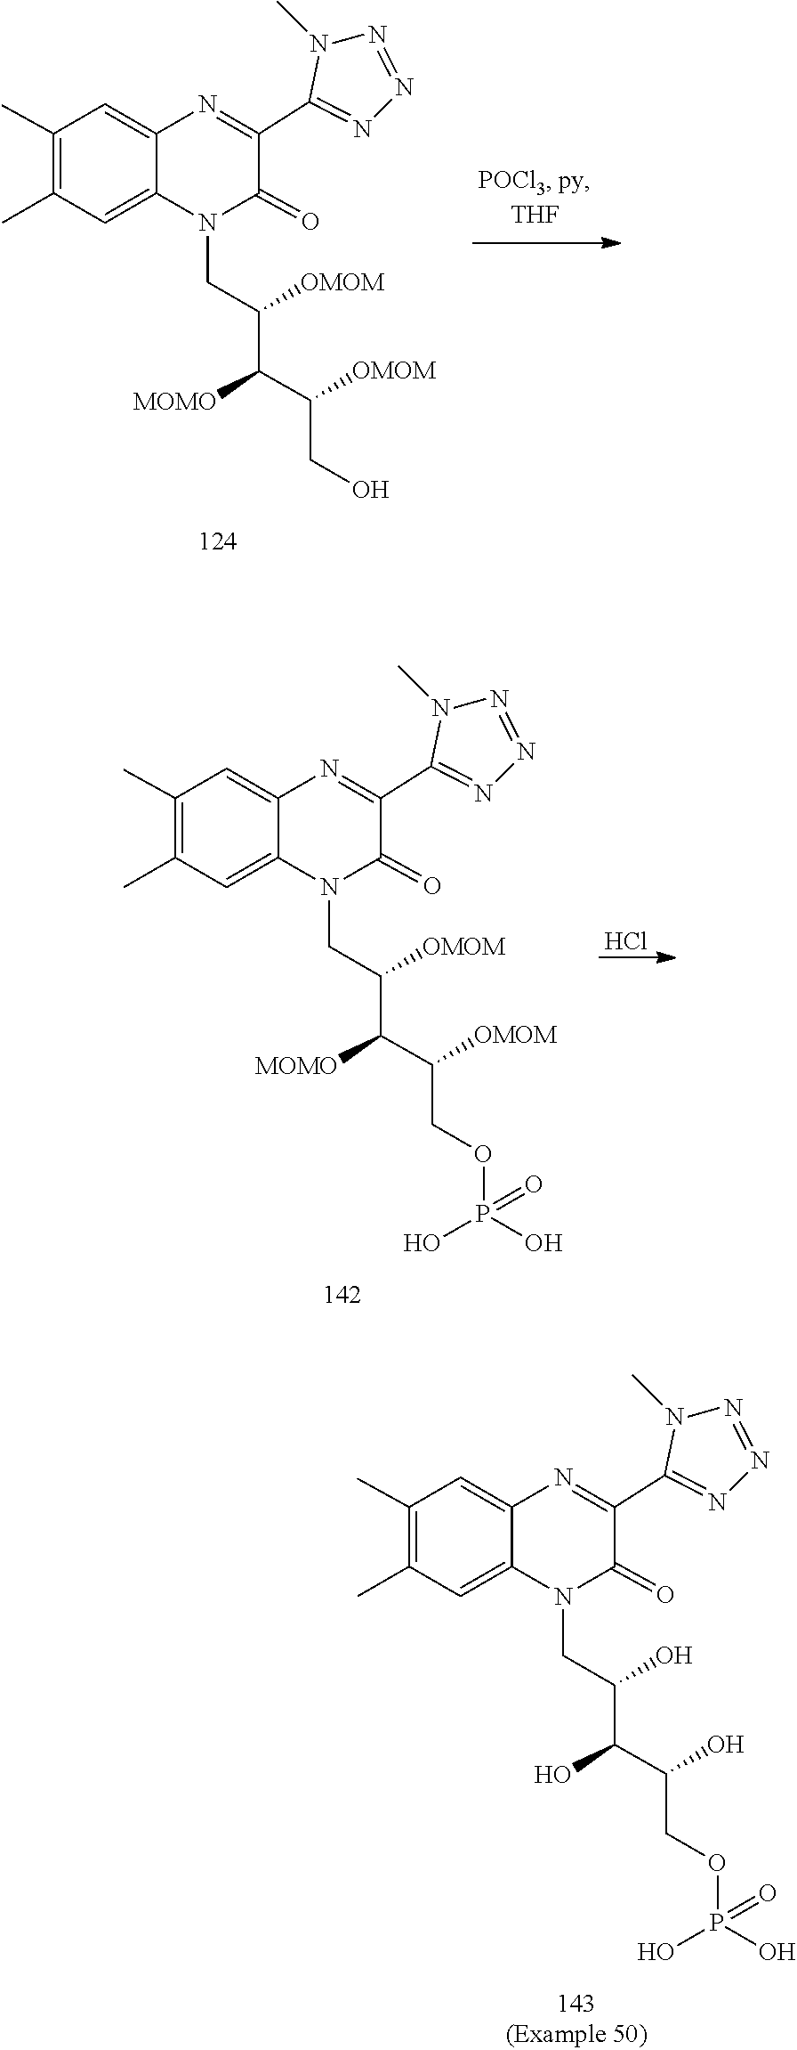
C(CO)(C([MOMO])C(CN1C(=O)C(C2=NN=NN2C)=NC2=CC(C)=C(C)C=C12)[OMOM])[OMOM].Cl.C(COP(O)(O)=O)(C([MOMO])C(CN1C(=O)C(C2=NN=NN2C)=NC2=CC(C)=C(C)C=C12)[OMOM])[OMOM].C(COP(O)(O)=O)(C(O)C(CN1C(=O)C(C2=NN=NN2C)=NC2=CC(C)=C(C)C=C12)O)O
